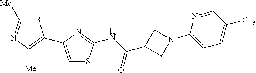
S1C([Me])=NC([Me])=C1C1=CSC(NC(=O)C2CN(C3=CC=C([CF3])C=N3)C2)=N1
